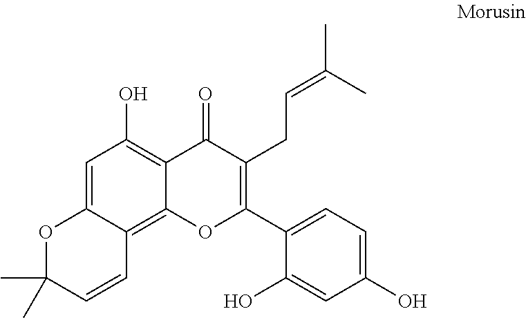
O1C(C)(C)C=CC2=C3C(=C(O)C=C12)C(=O)C(CC=C(C)C)=C(C1=CC=C(O)C=C1O)O3
